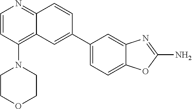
C1=CC(N2CCOCC2)=C2C(=N1)C=CC(C1=CC=C3C(=C1)N=C(N)O3)=C2
